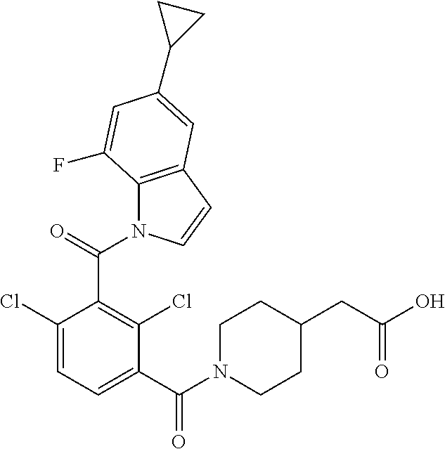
C1(Cl)=CC=C(C(N2CCC(CC(O)=O)CC2)=O)C(Cl)=C1C(N1C2=C(C=C1)C=C(C1CC1)C=C2F)=O
